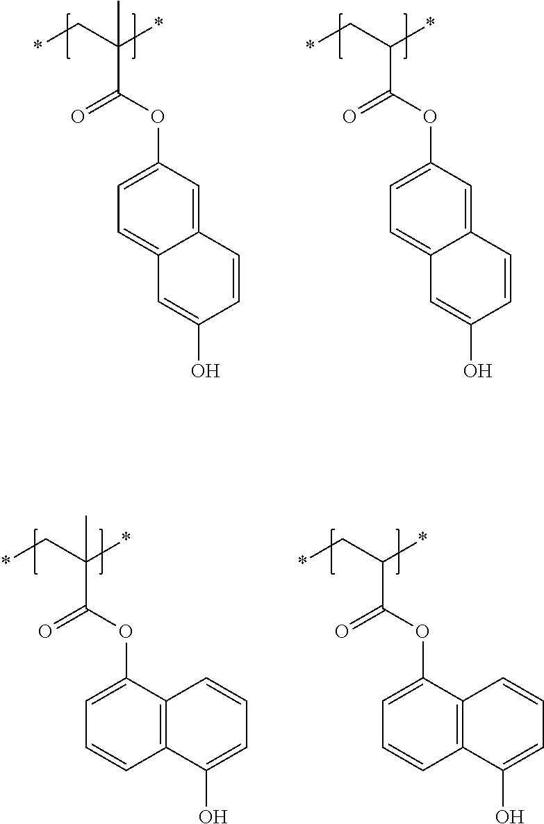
C1(OC(=O)C(C*)(*)C)=CC=C2C(=C1)C=CC(O)=C2.C1(OC(=O)C(C*)*)=CC=C2C(=C1)C=CC(O)=C2.C1(OC(=O)C(C*)(*)C)=CC=CC2=C1C=CC=C2O.C1(OC(=O)C(C*)*)=CC=CC2=C1C=CC=C2O
